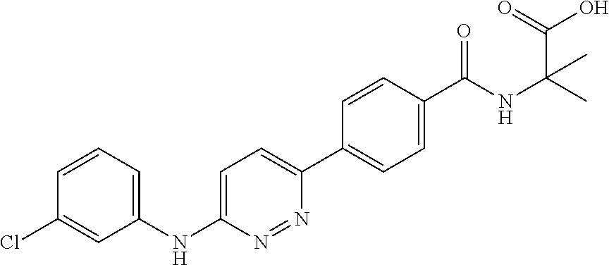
C1(NC2=CC=C(C3=CC=C(C(NC(C)(C(=O)O)C)=O)C=C3)N=N2)=CC=CC(Cl)=C1
